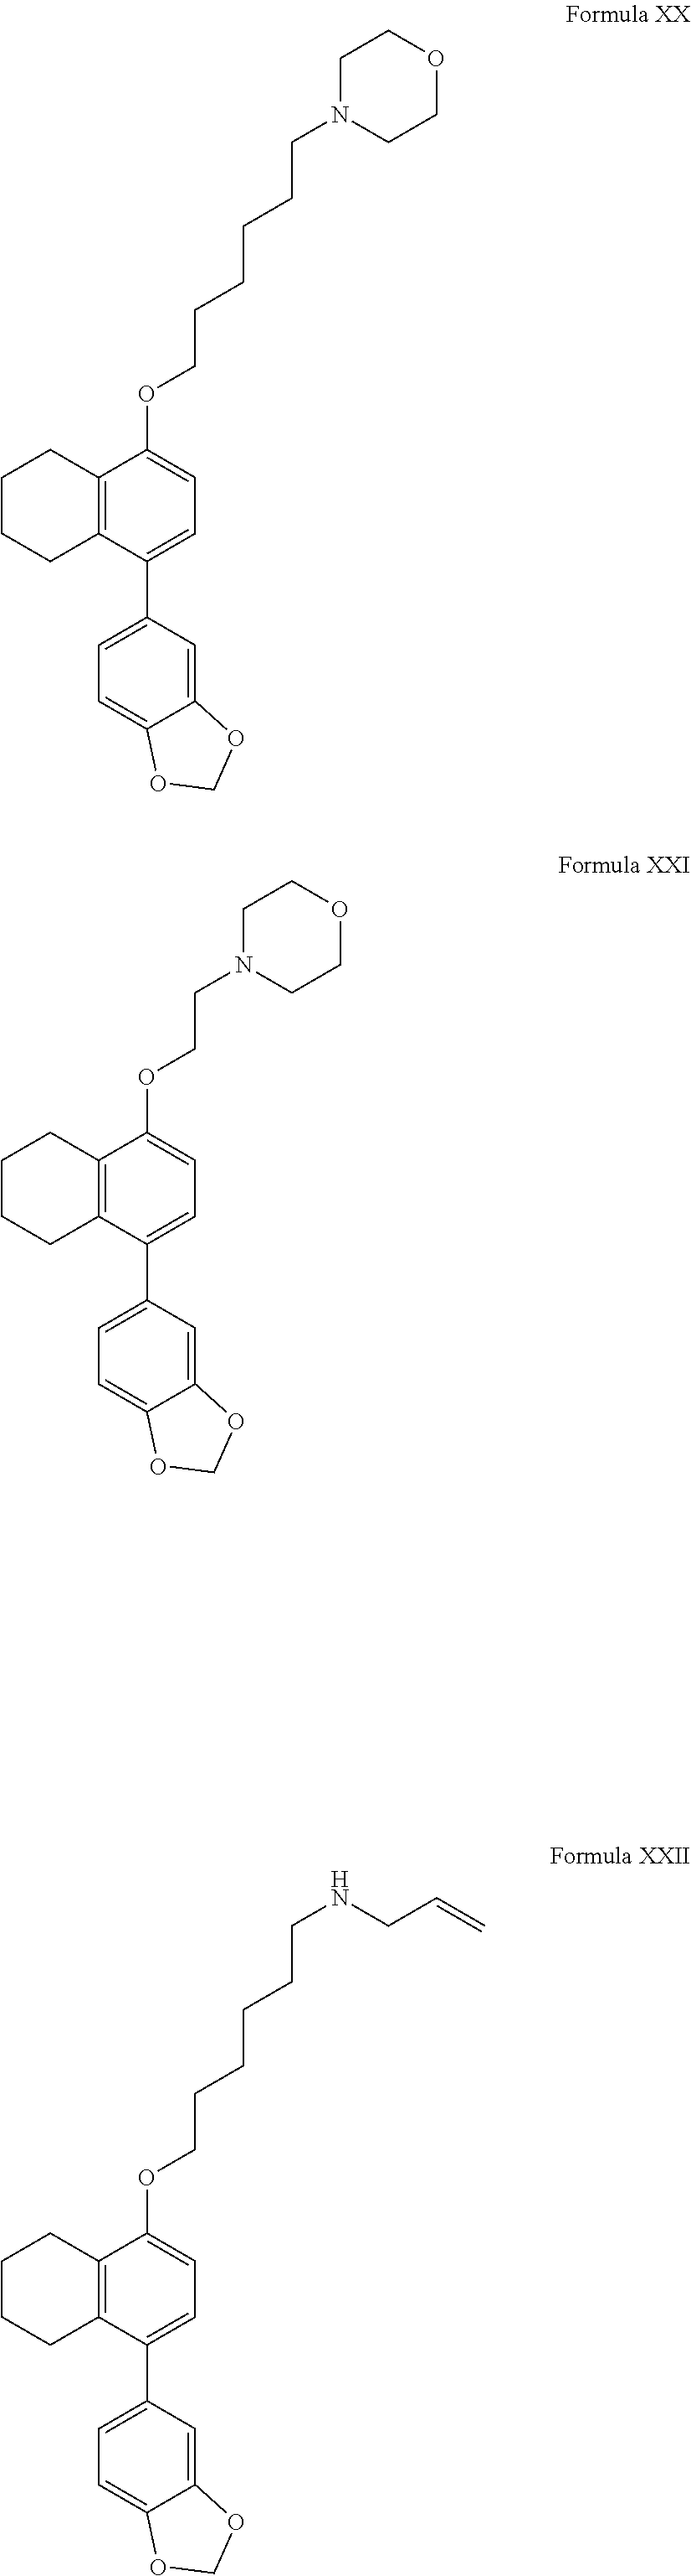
C1CCC2=C(C1)C(C1=CC=C3C(=C1)OCO3)=CC=C2OCCCCCCNCC=C.C1CCC2=C(C1)C(C1=CC=C3C(=C1)OCO3)=CC=C2OCCCCCCN1CCOCC1.C1CCC2=C(C1)C(C1=CC=C3C(=C1)OCO3)=CC=C2OCCN1CCOCC1
